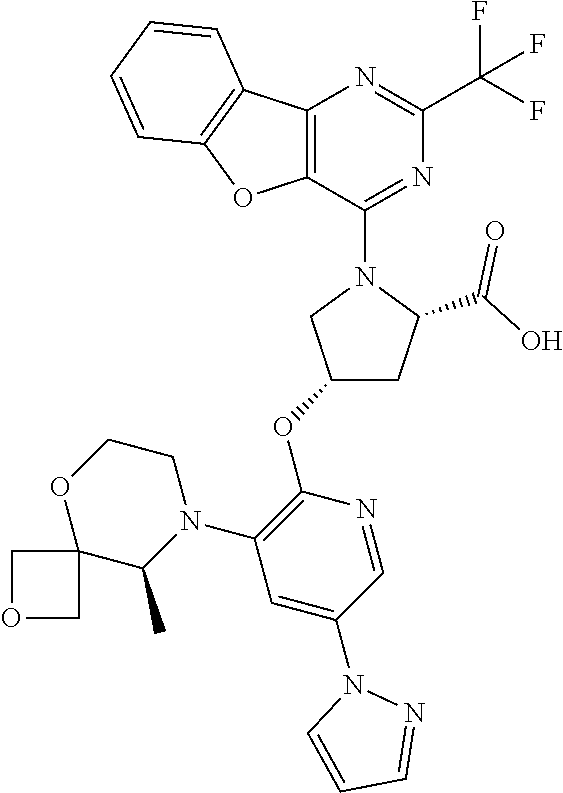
C12=C(C(N3CC(OC4=C(N5C(C)C6(OCC5)COC6)C=C(N5C=CC=N5)C=N4)CC3C(O)=O)=NC(C(F)(F)F)=N1)OC1=C2C=CC=C1
